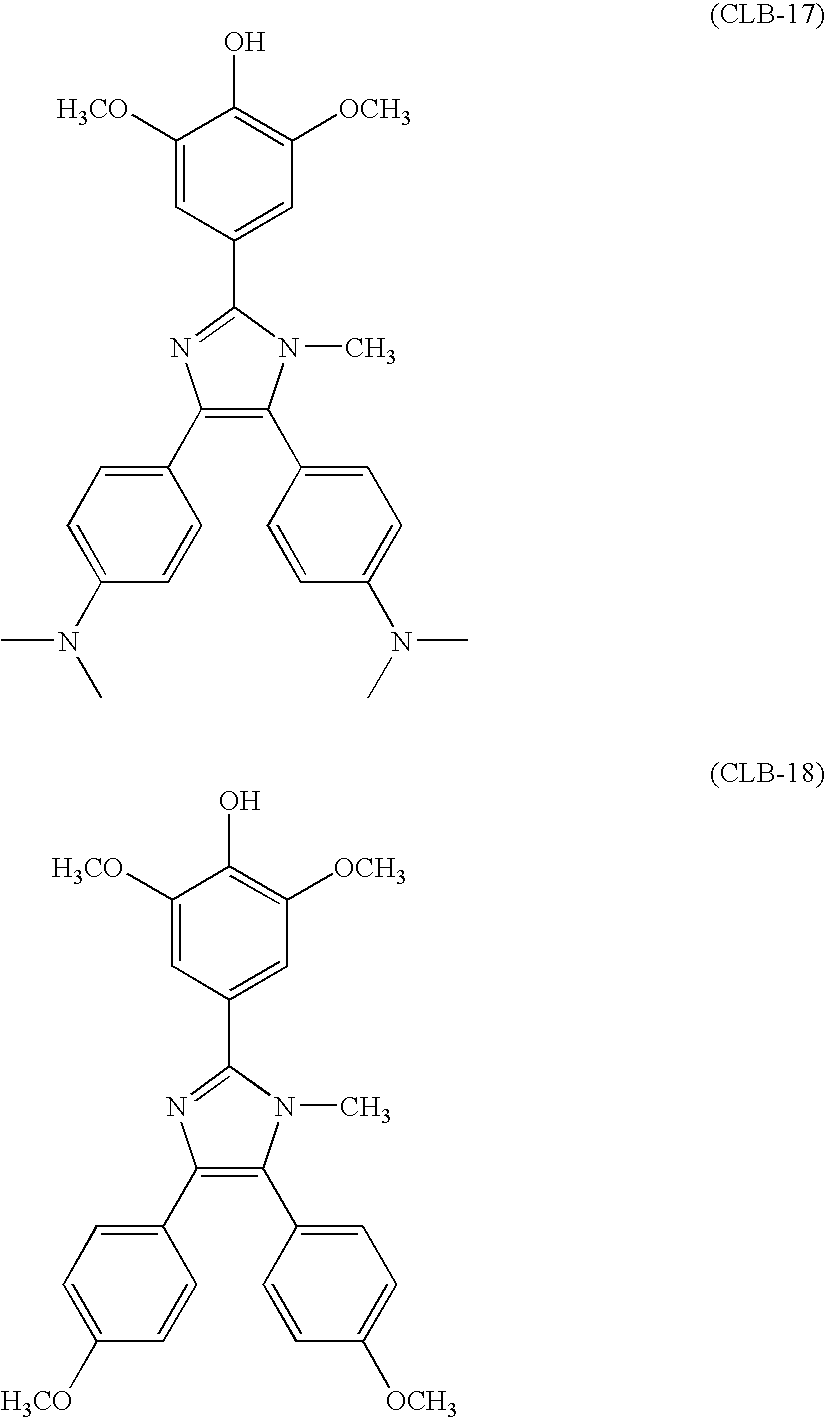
C1([H3CO])=CC(C2=NC(C3=CC=C(N(C)C)C=C3)=C(C3=CC=C(N(C)C)C=C3)N2C)=CC([OCH3])=C1O.C1([H3CO])=CC(C2=NC(C3=CC=C([H3CO])C=C3)=C(C3=CC=C([OCH3])C=C3)N2C)=CC([OCH3])=C1O
